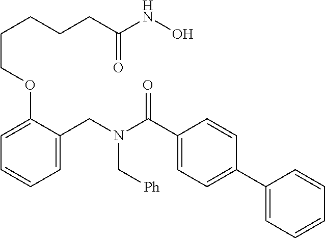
C1=C(CN(C(C2=CC=C(C3=CC=CC=C3)C=C2)=O)C[Ph])C(OCCCCCC(NO)=O)=CC=C1
